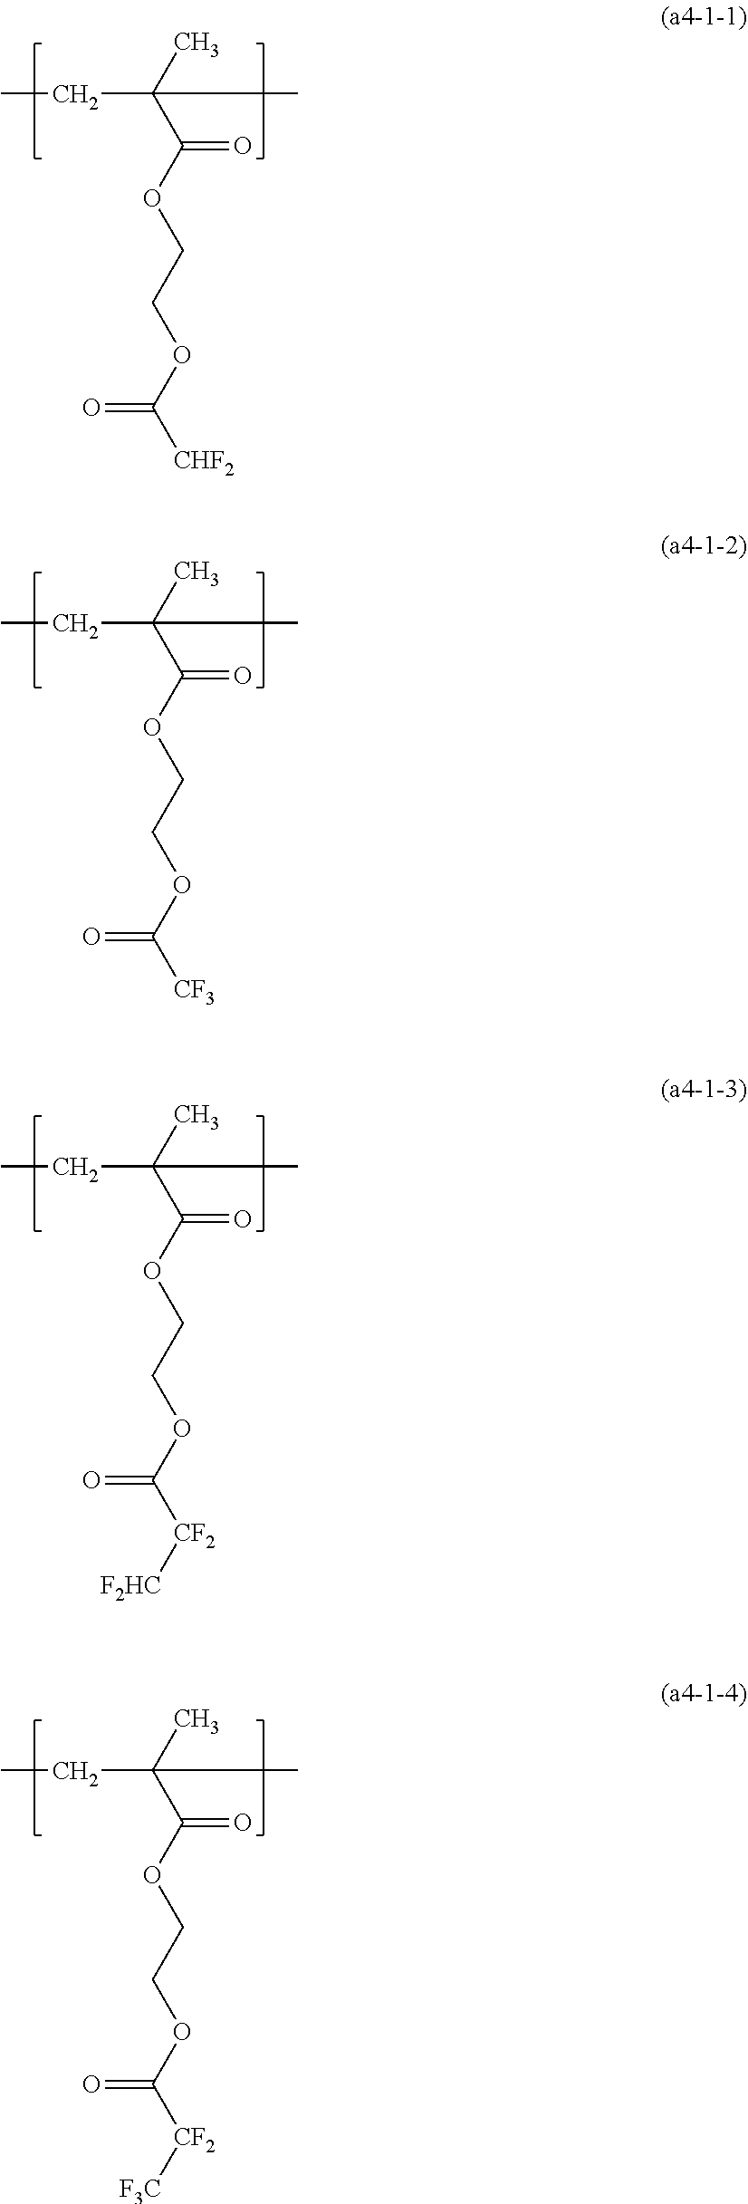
CC(C(OCCOC([CHF2])=O)=O)(CC)C.CC(C(OCCOC([CF3])=O)=O)(CC)C.CC(C(OCCOC([CF2][F2HC])=O)=O)(CC)C.CC(C(OCCOC([CF2][F3C])=O)=O)(CC)C
